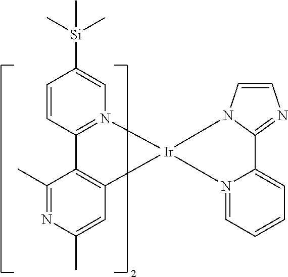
C1=CC2=N(C=C1[Si](C)(C)C)[Ir]1(C3=C2C(C)=NC(C)=C3)N2=CC=CC=C2C2=NC=CN21
